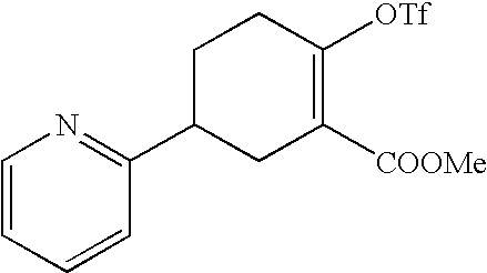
C1=CC=CC(C2CC([COOMe])=C([OTf])CC2)=N1
